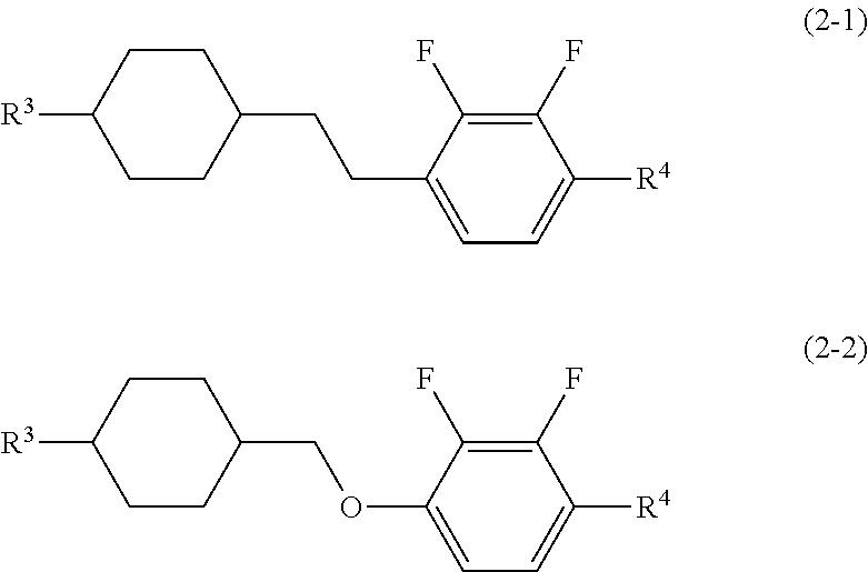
C1CC(CCC2=CC=C([R4])C(F)=C2F)CCC1[R3].C1CC(COC2=CC=C([R4])C(F)=C2F)CCC1[R3]
